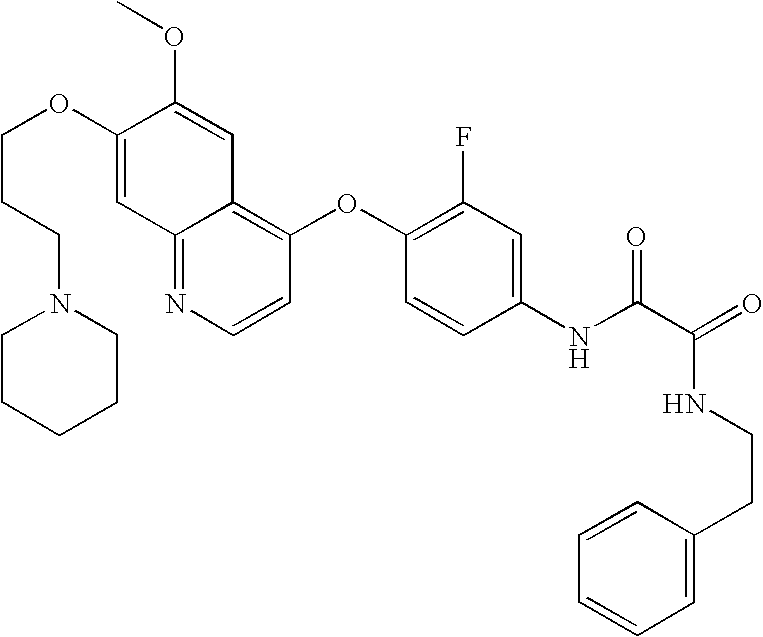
C12=NC=CC(OC3=C(F)C=C(NC(C(=O)NCCC4=CC=CC=C4)=O)C=C3)=C1C=C(OC)C(OCCCN1CCCCC1)=C2
